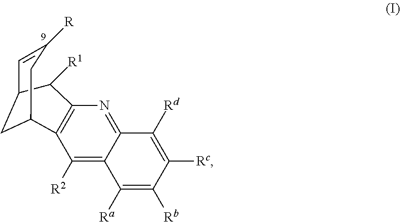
C1=C([R])CC2CC1C([R1])C1=C2C([R2])=C2C(=N1)C([Rd])=C([Rc])C([Rb])=C2[Ra]
